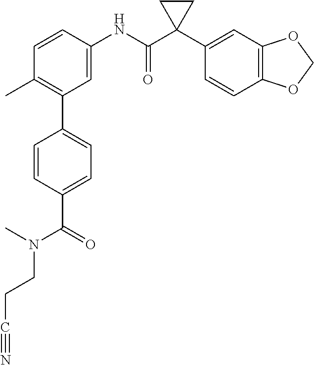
C1=C(NC(C2(C3=CC4=C(C=C3)OCO4)CC2)=O)C=CC(C)=C1C1=CC=C(C(=O)N(CCC#N)C)C=C1
